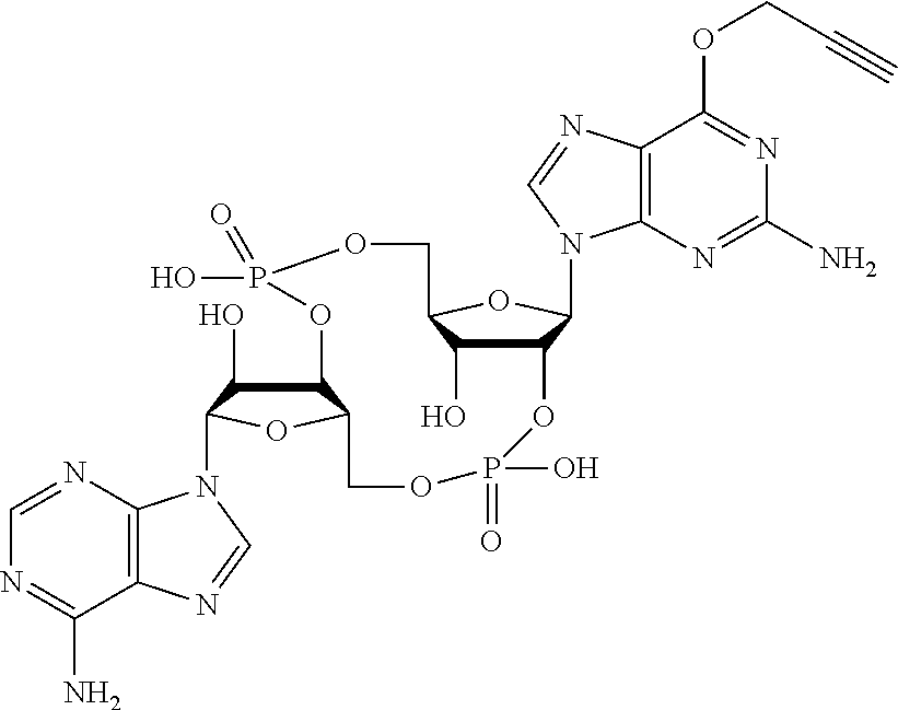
C12C(O)C(OC1N1C3=C(C(OCC#C)=NC(N)=N3)N=C1)COP(O)(=O)OC1C(O)C(N3C4=C(C(N)=NC=N4)N=C3)OC1COP(=O)(O)O2
